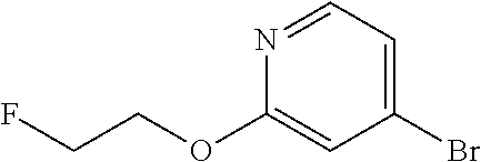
N1=CC=C(Br)C=C1OCCF
